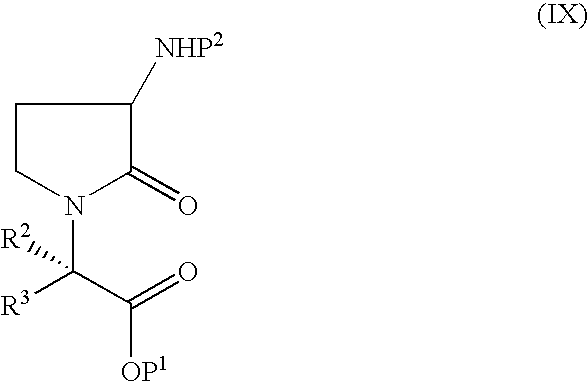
C1CN(C(C([OP1])=O)([R2])[R3])C(=O)C1[NHP2]
